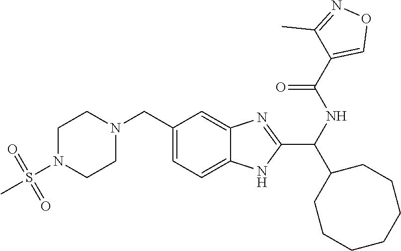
C1(CN2CCN(S(C)(=O)=O)CC2)=CC=C2C(=C1)N=C(C(NC(=O)C1=CON=C1C)C1CCCCCCC1)N2
